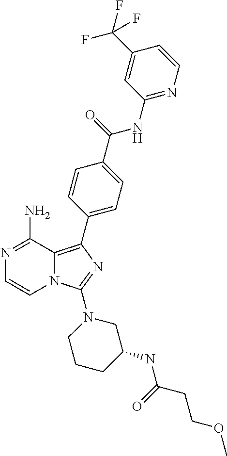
N1=C(N)C2=C(C3=CC=C(C(=O)NC4=NC=CC(C(F)(F)F)=C4)C=C3)N=C(N3CCCC(NC(=O)CCOC)C3)N2C=C1
